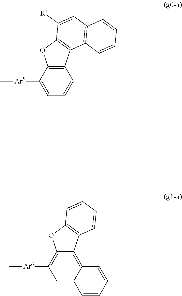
C12=C(C([Ar5]C)=CC=C1)OC1=C2C2=C(C=C1[R1])C=CC=C2.C12=C3C(=CC([Ar6]C)=C1OC1=C2C=CC=C1)C=CC=C3
